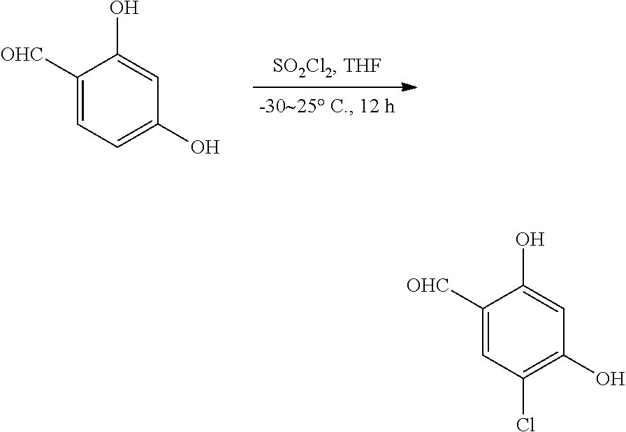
C1([OHC])=CC=C(O)C=C1O.C1([OHC])=CC(Cl)=C(O)C=C1O
